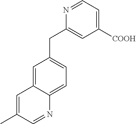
C1=C2C(=CC=C1CC1=CC([COOH])=CC=N1)N=CC(C)=C2
